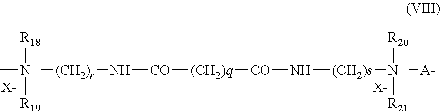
C[N+]([(CH2)r]N[CO][(CH2)q][CO]N[(CH2)s][N+]([R20])([R21])[A-])([R18])[R19].[X-].[X-]
